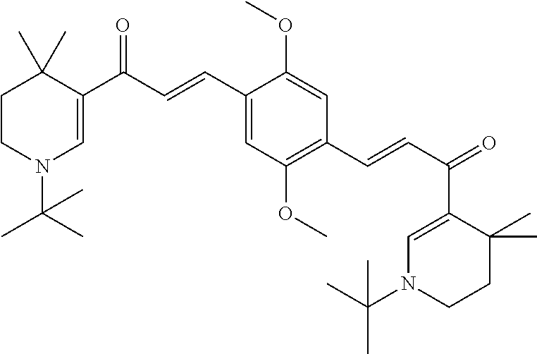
C1CN(C(C)(C)C)C=C(C(C=CC2=CC(OC)=C(C=CC(=O)C3=CN(C(C)(C)C)CCC3(C)C)C=C2OC)=O)C1(C)C
